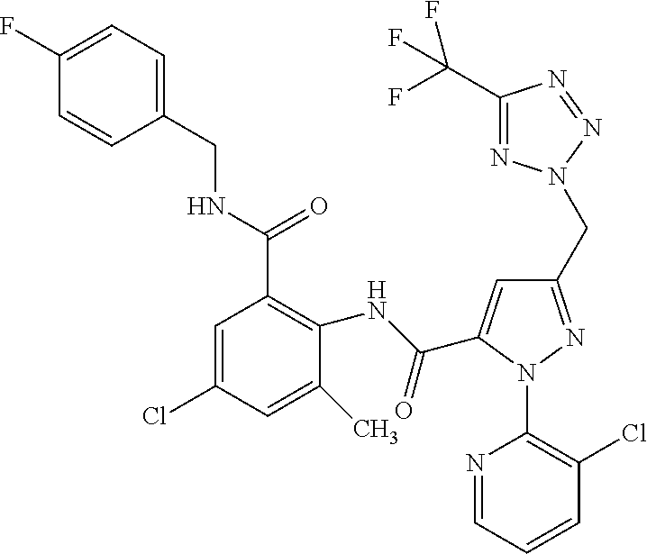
C1(F)=CC=C(CNC(C2=C(NC(=O)C3=CC(CN4N=C(C(F)(F)F)N=N4)=NN3C3=C(Cl)C=CC=N3)C(C)=CC(Cl)=C2)=O)C=C1
